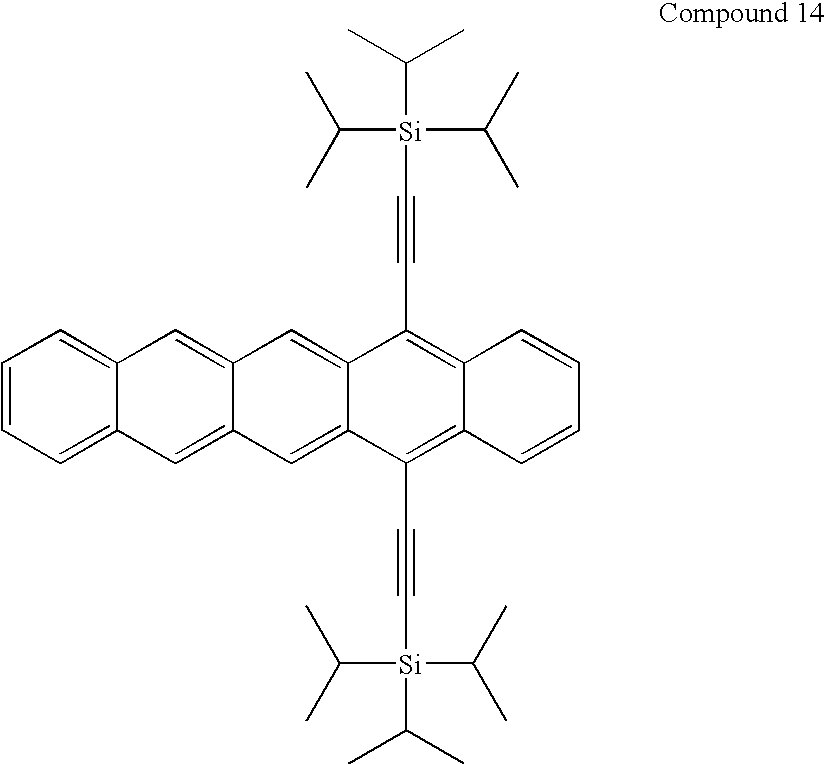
C1=CC=C2C(=C1)C=C1C(=C2)C=C2C(=C1)C(C#C[Si](C(C)C)(C(C)C)C(C)C)=C1C(=C2C#C[Si](C(C)C)(C(C)C)C(C)C)C=CC=C1
